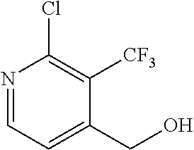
N1=CC=C(CO)C([CF3])=C1Cl
